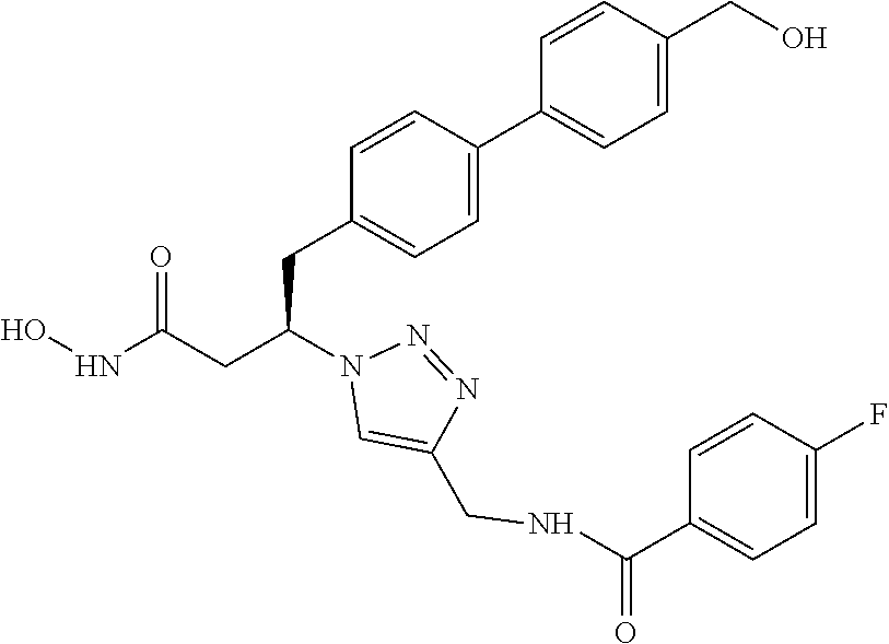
ONC(CC(N1C=C(CNC(C2=CC=C(F)C=C2)=O)N=N1)CC1=CC=C(C2=CC=C(CO)C=C2)C=C1)=O
